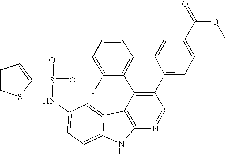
N(C1=CC=C2C(=C1)C1=C(N2)N=CC(C2=CC=C(C(OC)=O)C=C2)=C1C1=CC=CC=C1F)S(=O)(=O)C1=CC=CS1
